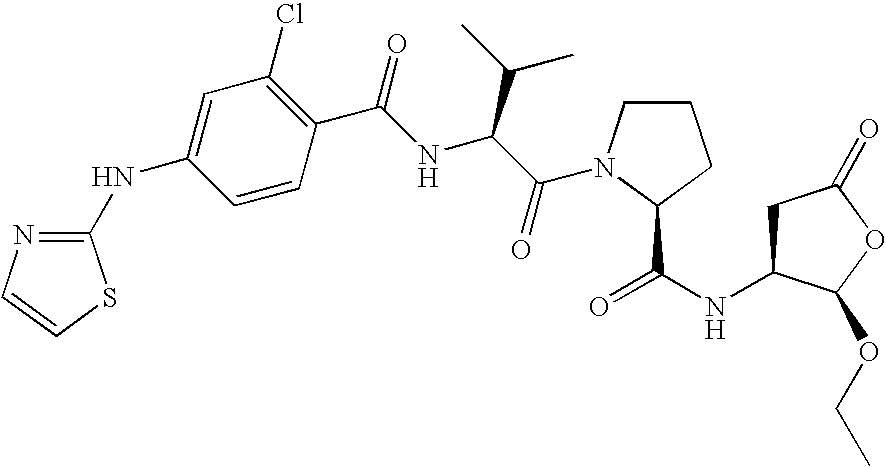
C1C(NC(=O)C2N(C(C(NC(C3=C(Cl)C=C(NC4=NC=CS4)C=C3)=O)C(C)C)=O)CCC2)C(OCC)OC1=O
